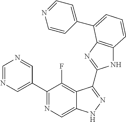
C1=NC=C(C2=NC=C3C(=C2F)C(C2=NC4=C(N2)C=CC=C4C2=CC=NC=C2)=NN3)C=N1
